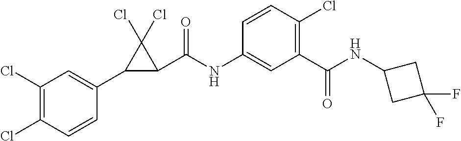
C1(Cl)=C(Cl)C=CC(C2C(C(NC3=CC(C(NC4CC(F)(F)C4)=O)=C(Cl)C=C3)=O)C2(Cl)Cl)=C1
